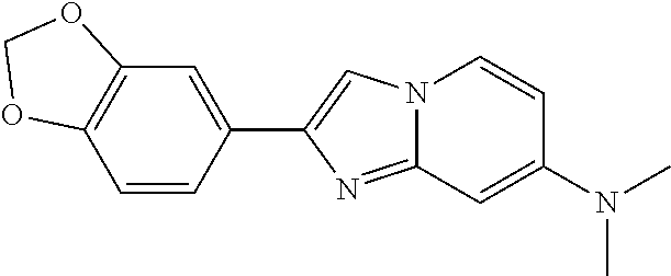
C1=CC(C2=CN3C(=N2)C=C(N(C)C)C=C3)=CC2=C1OCO2
